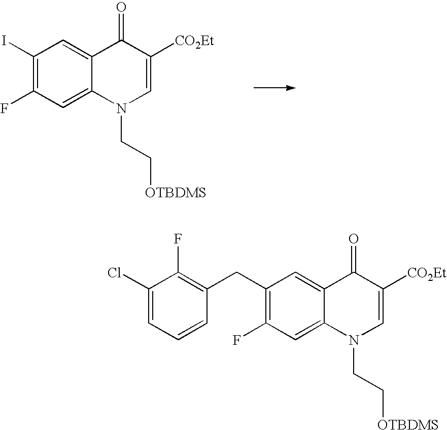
C1(I)=C(F)C=C2C(=C1)C(=O)C([CO2Et])=CN2CC[OTBDMS].C1(CC2=C(F)C(Cl)=CC=C2)=C(F)C=C2C(=C1)C(=O)C([CO2Et])=CN2CC[OTBDMS]
